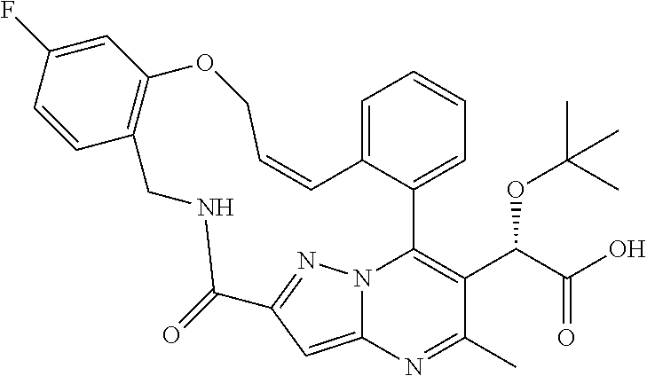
N12C3=CC(=N1)C(=O)NCC1=C(C=C(F)C=C1)OCC=CC1=CC=CC=C1C2=C(C(C(O)=O)OC(C)(C)C)C(C)=N3
